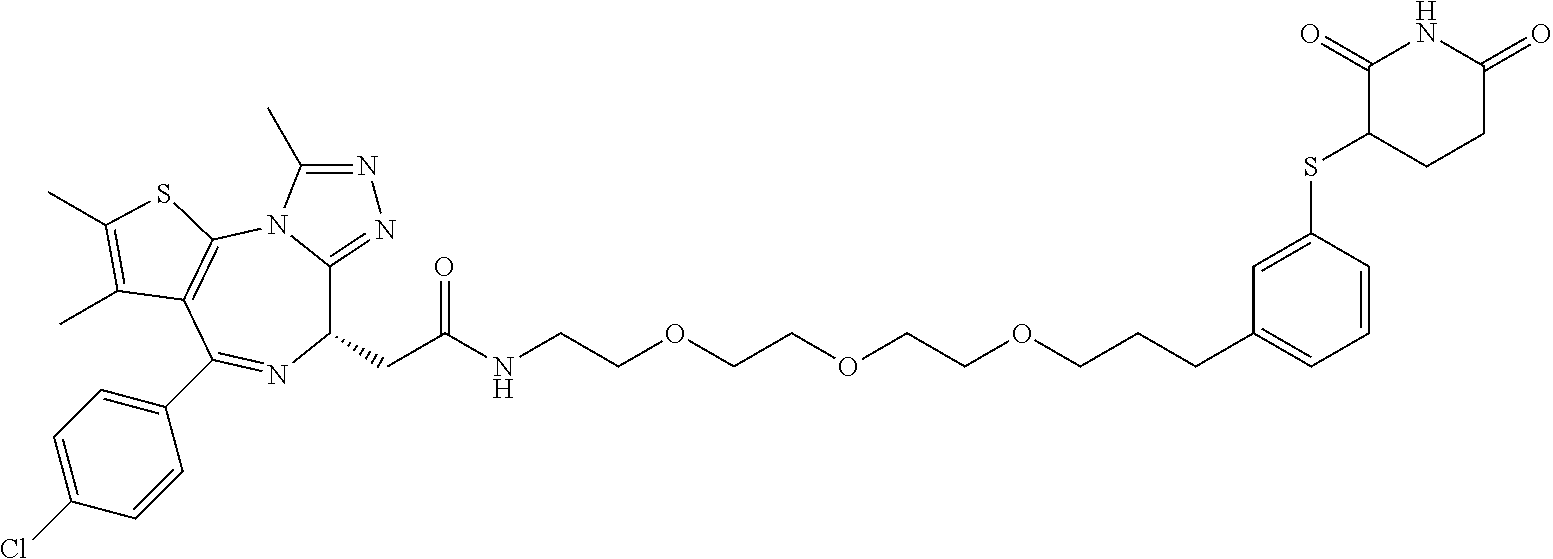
C1(CC(NCCOCCOCCOCCCC2=CC=CC(SC3CCC(=O)NC3=O)=C2)=O)C2=NN=C(C)N2C2=C(C(C3=CC=C(Cl)C=C3)=N1)C(C)=C(C)S2
